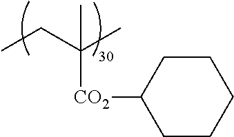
CCC(C)(C)[CO2]C1CCCCC1
